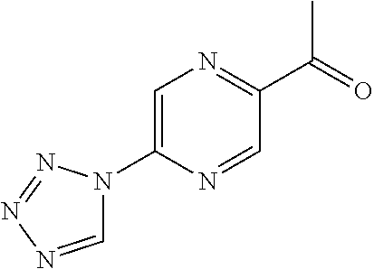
C1=NN=NN1C1=CN=C(C(C)=O)C=N1
